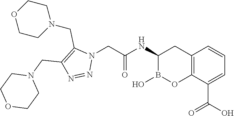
C12=C(C(C(O)=O)=CC=C1)OB(O)C(NC(=O)CN1C(CN3CCOCC3)=C(CN3CCOCC3)N=N1)C2
